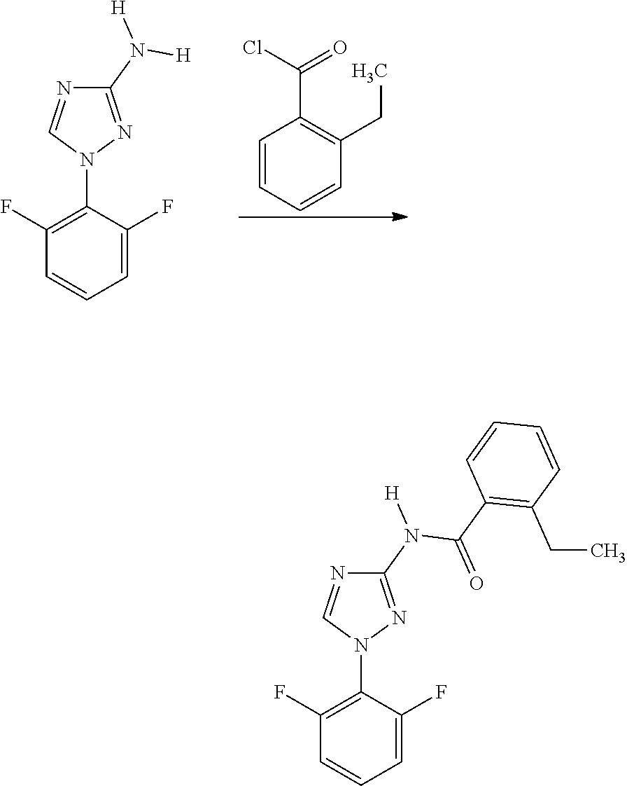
C1=CC=CC(CC)=C1C(=O)Cl.C1(N([H])[H])=NN(C2=C(F)C=CC=C2F)C=N1.C1(N([H])C(C2=C(CC)C=CC=C2)=O)=NN(C2=C(F)C=CC=C2F)C=N1
